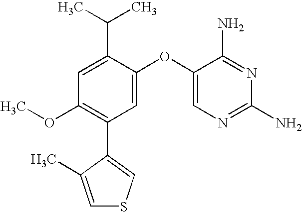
C1=C(C(C)C)C(OC2=CN=C(N)N=C2N)=CC(C2=CSC=C2C)=C1OC
